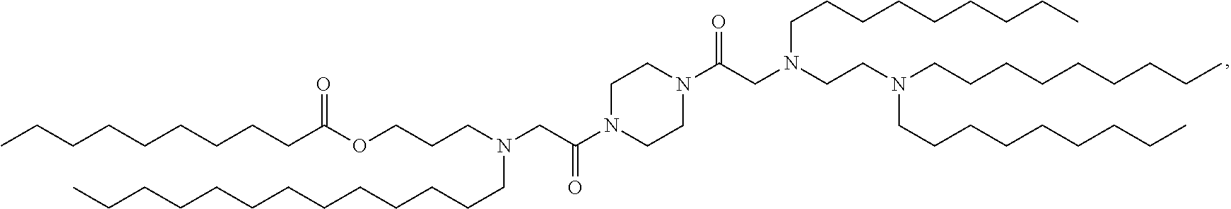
C(OC(CCCCCCCCC)=O)CCN(CC(N1CCN(C(CN(CCN(CCCCCCCCC)CCCCCCCCC)CCCCCCCCC)=O)CC1)=O)CCCCCCCCCCCCC
